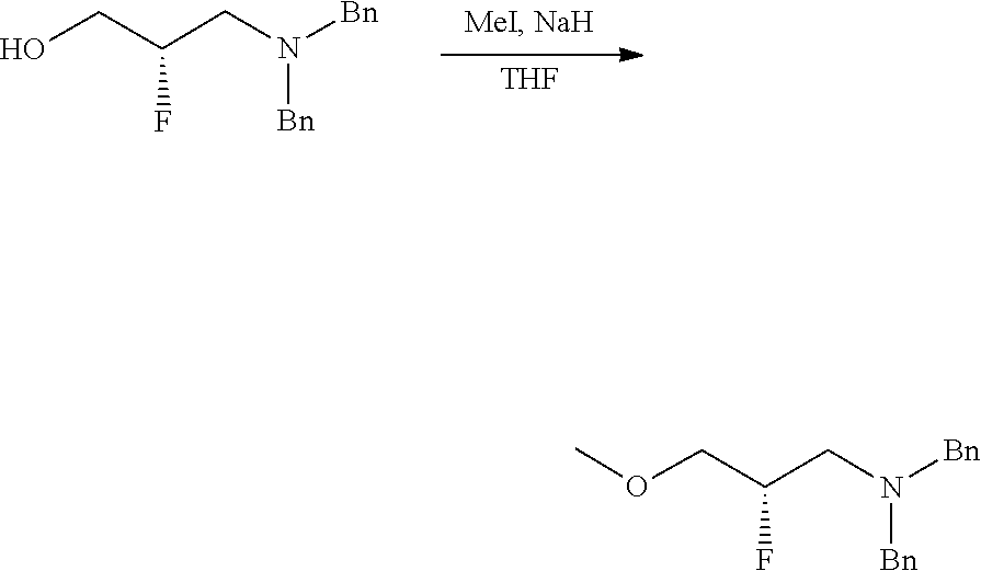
N(CC(CO)F)([Bn])[Bn].[THF].N(CC(COC)F)([Bn])[Bn]
